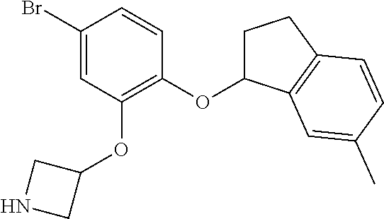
C1(Br)=CC(OC2CNC2)=C(OC2CCC3=C2C=C(C)C=C3)C=C1
